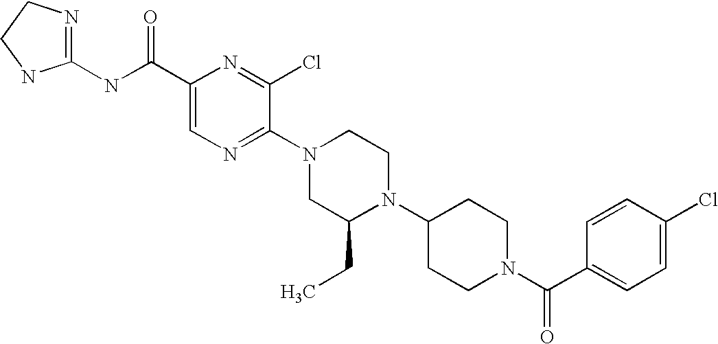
C1(C(NC2=NCCN2)=O)=CN=C(N2CC(CC)N(C3CCN(C(C4=CC=C(Cl)C=C4)=O)CC3)CC2)C(Cl)=N1
